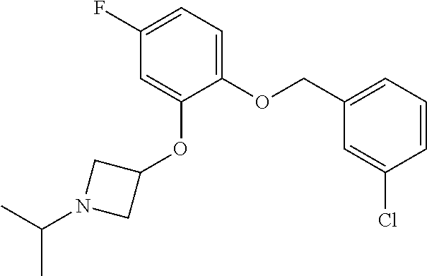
C(OC1=CC=C(F)C=C1OC1CN(C(C)C)C1)C1=CC=CC(Cl)=C1
